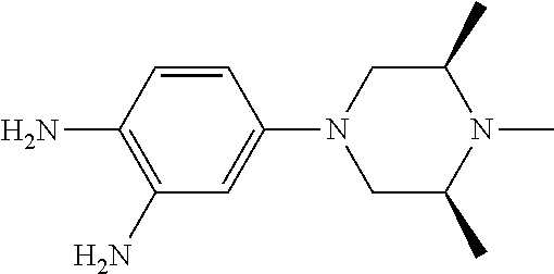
C1(N2CC(C)N(C)C(C)C2)=CC(N)=C(N)C=C1
